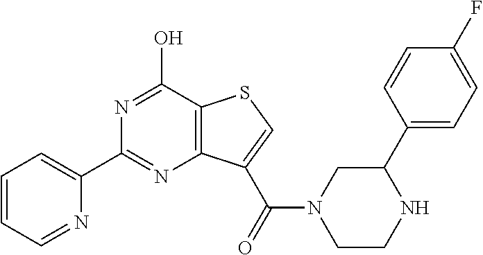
N1=C(O)C2=C(N=C1C1=CC=CC=N1)C(C(=O)N1CCNC(C3=CC=C(F)C=C3)C1)=CS2
